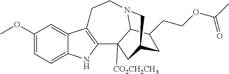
C1(OC)=CC=C2C(=C1)C1=C(N2)C2([CO2CH2CH3])C3N(CC1)CC(C2)CC3CCOC(C)=O
